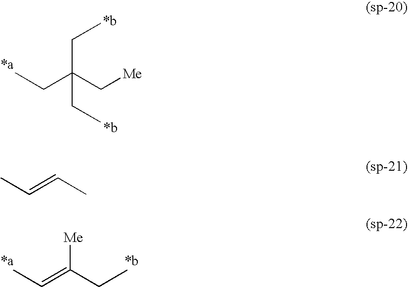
C(=C(CC)[Me])C.C(CC)(C[Me])(CC)CC.C(=CC)C
